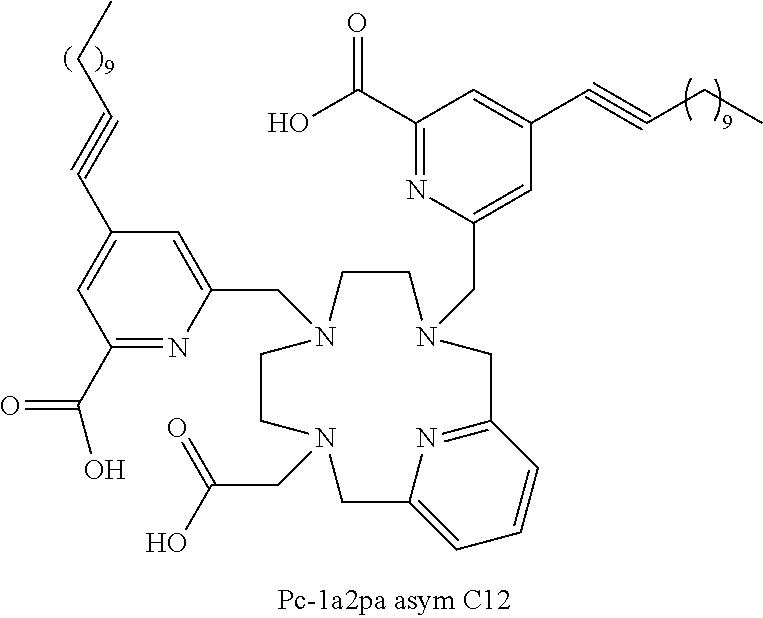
C1CN(CC2=CC(C#CCC)=CC(C(=O)O)=N2)CC2=NC(=CC=C2)CN(CC(O)=O)CCN1CC1=CC(C#CCC)=CC(C(=O)O)=N1
